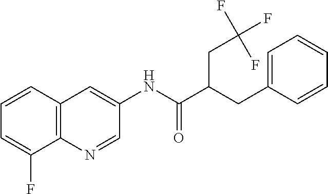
C12=C(N=CC(NC(C(CC3=CC=CC=C3)CC(F)(F)F)=O)=C1)C(F)=CC=C2
